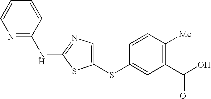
C1(SC2=CC(C(O)=O)=C([Me])C=C2)=CN=C(NC2=NC=CC=C2)S1
